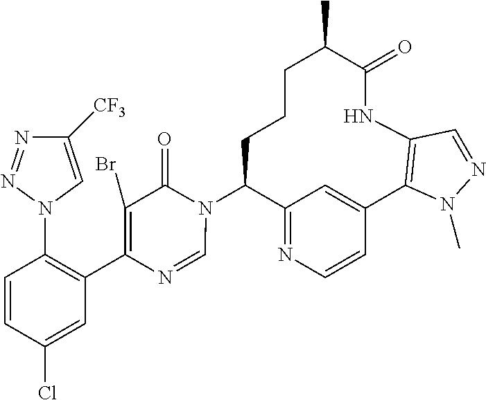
C12=NC=CC(=C1)C1=C(NC(=O)C(C)CCCC2N2C(=O)C(Br)=C(C3=C(N4C=C([CF3])N=N4)C=CC(Cl)=C3)N=C2)C=NN1C
